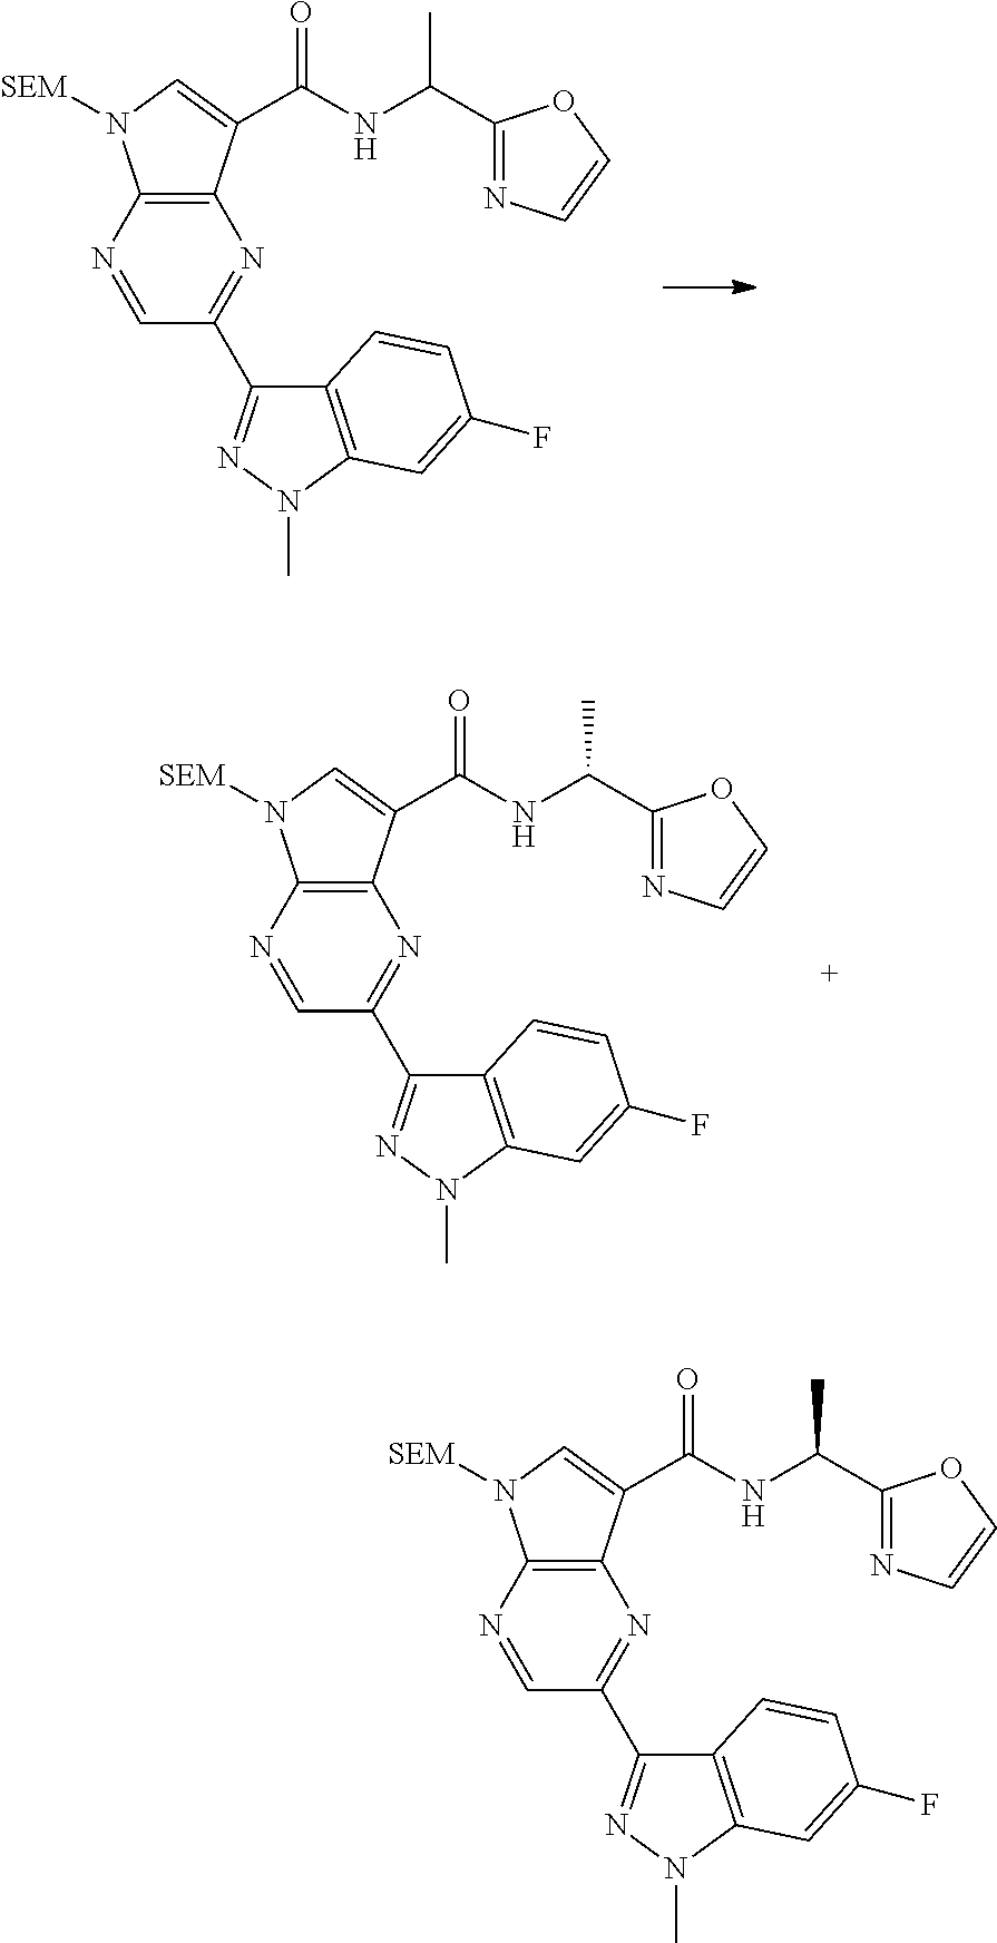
C1(C2=NN(C)C3=C2C=CC(F)=C3)=NC2=C(N([SEM])C=C2C(NC(C2=NC=CO2)C)=O)N=C1.C1(C2=NN(C)C3=C2C=CC(F)=C3)=NC2=C(N([SEM])C=C2C(NC(C2=NC=CO2)C)=O)N=C1.C1(C2=NN(C)C3=C2C=CC(F)=C3)=NC2=C(N([SEM])C=C2C(NC(C2=NC=CO2)C)=O)N=C1
